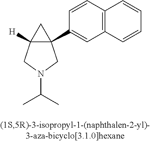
C12([H])C(C3=CC4=C(C=C3)C=CC=C4)(C1)CN(C(C)C)C2
